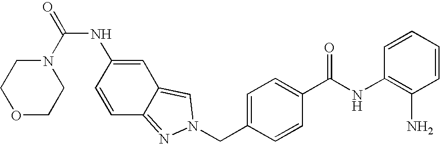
C1=CC(NC(C2=CC=C(CN3N=C4C=CC(NC(=O)N5CCOCC5)=CC4=C3)C=C2)=O)=C(N)C=C1
